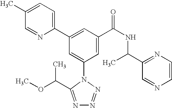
C1(C2=CC(C(NC(C3=NC=CN=C3)C)=O)=CC(N3C(C(OC)C)=NN=N3)=C2)=CC=C(C)C=N1
